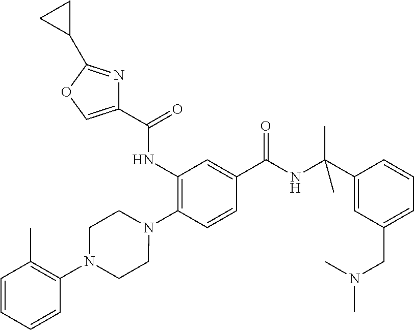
C1(NC(=O)C2=COC(C3CC3)=N2)=C(N2CCN(C3=C(C)C=CC=C3)CC2)C=CC(C(NC(C2=CC(CN(C)C)=CC=C2)(C)C)=O)=C1
